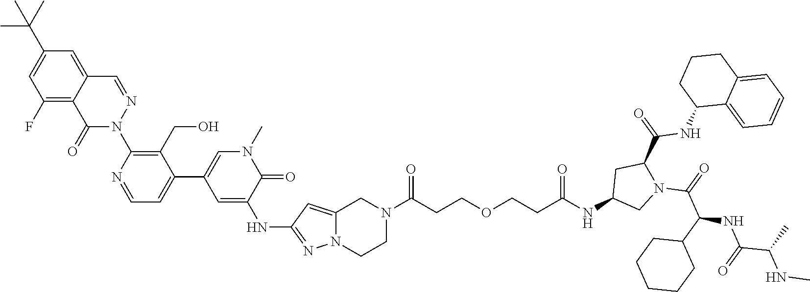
C1CN2C(=CC(NC3=CC(C4=CC=NC(N5N=CC6=CC(C(C)(C)C)=CC(F)=C6C5=O)=C4CO)=CN(C)C3=O)=N2)CN1C(=O)CCOCCC(=O)NC1CC(C(=O)NC2C3=CC=CC=C3CCC2)N(C(C(C2CCCCC2)NC(=O)C(NC)C)=O)C1
